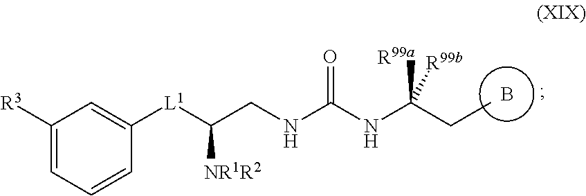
C1([R3])=CC=CC([L1]C(CNC(NC(CC)([R99b])[R99a])=O)[NR1R2])=C1.B
